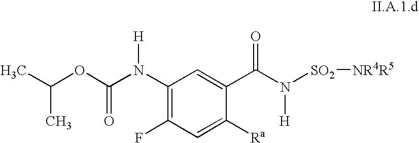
O(C(N([H])C1=C(F)C=C([Ra])C(C(=O)N([H])[SO2][NR4R5])=C1)=O)C(C)C
